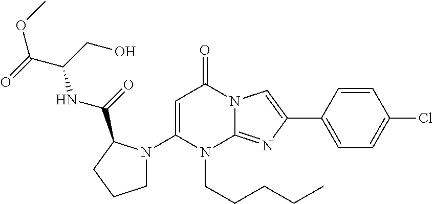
C1(N2CCCC2C(NC(CO)C(OC)=O)=O)=CC(=O)N2C(=NC(C3=CC=C(Cl)C=C3)=C2)N1CCCCC
